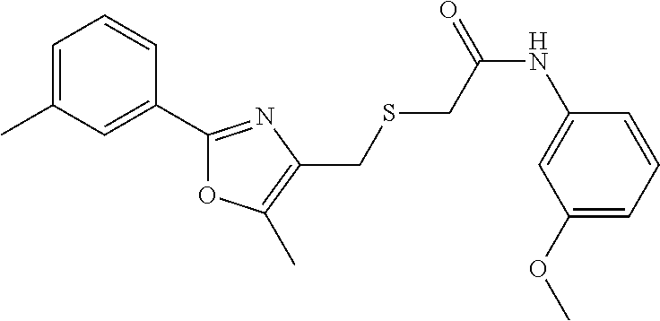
C1=C(C)C=C(C2=NC(CSCC(NC3=CC(OC)=CC=C3)=O)=C(C)O2)C=C1
